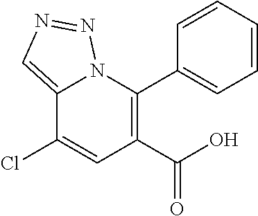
C12=CN=NN1C(C1=CC=CC=C1)=C(C(O)=O)C=C2Cl
